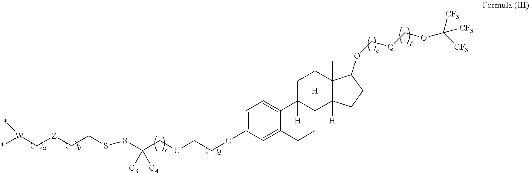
C1=C(OCC[U]CC(SSCC[Z]C[W](*)*)([G3])[G4])C=C2C(=C1)C1([H])C([H])(CC2)C2([H])C(C)(CC1)C(OC[Q]COC([CF3])([CF3])[CF3])CC2
